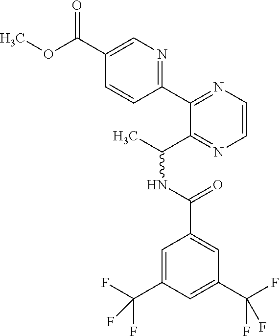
C1=C(C(F)(F)F)C=C(C(F)(F)F)C=C1C(NC(C)C1=NC=CN=C1C1=NC=C(C(OC)=O)C=C1)=O
